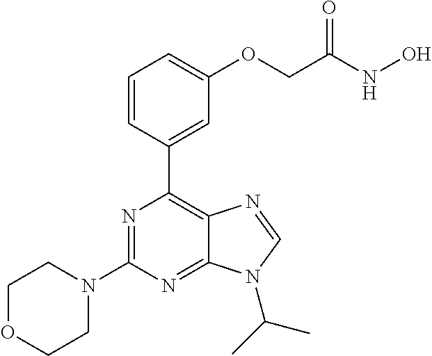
C1=CC(C2=C3C(=NC(N4CCOCC4)=N2)N(C(C)C)C=N3)=CC(OCC(NO)=O)=C1
